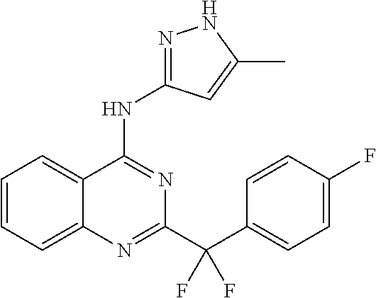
C1=CC=C2C(=C1)C(NC1=NNC(C)=C1)=NC(C(C1=CC=C(F)C=C1)(F)F)=N2
